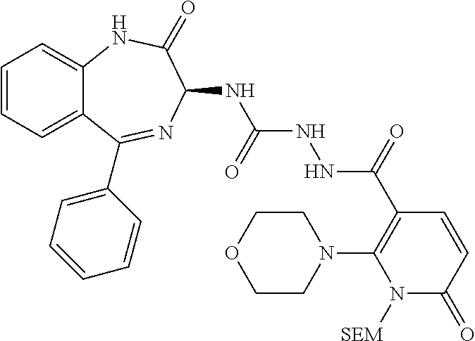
C1=CC=C2C(=C1)NC(=O)C(NC(=O)NNC(=O)C1=C(N3CCOCC3)N([SEM])C(=O)C=C1)N=C2C1=CC=CC=C1
